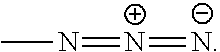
CN=[N+]=[N-]
